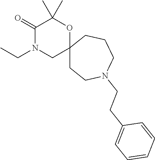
C(C)N1CC2(OC(C)(C)C1=O)CCN(CCC1=CC=CC=C1)CCC2
